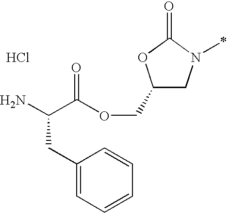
C1(COC(C(N)CC2=CC=CC=C2)=O)CN(C)C(=O)O1.Cl
